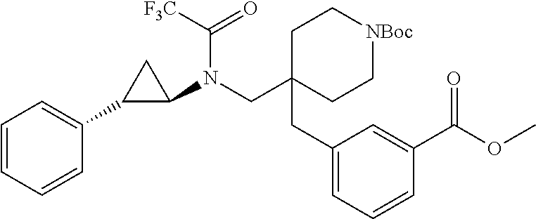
C1C(CC2=CC=CC(C(OC)=O)=C2)(CN(C2CC2C2=CC=CC=C2)C([F3C])=O)CC[NBoc]C1
